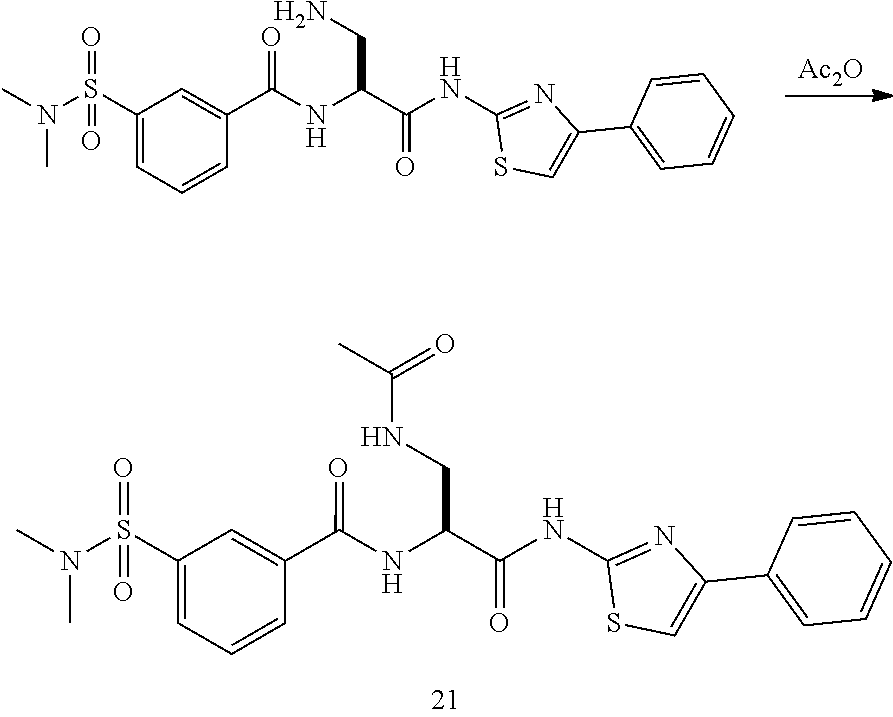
N(C(C(NC1=NC(C2=CC=CC=C2)=CS1)=O)CN)C(C1=CC(S(N(C)C)(=O)=O)=CC=C1)=O.[Ac2O].N(C(C(NC1=NC(C2=CC=CC=C2)=CS1)=O)CNC(C)=O)C(C1=CC(S(N(C)C)(=O)=O)=CC=C1)=O
